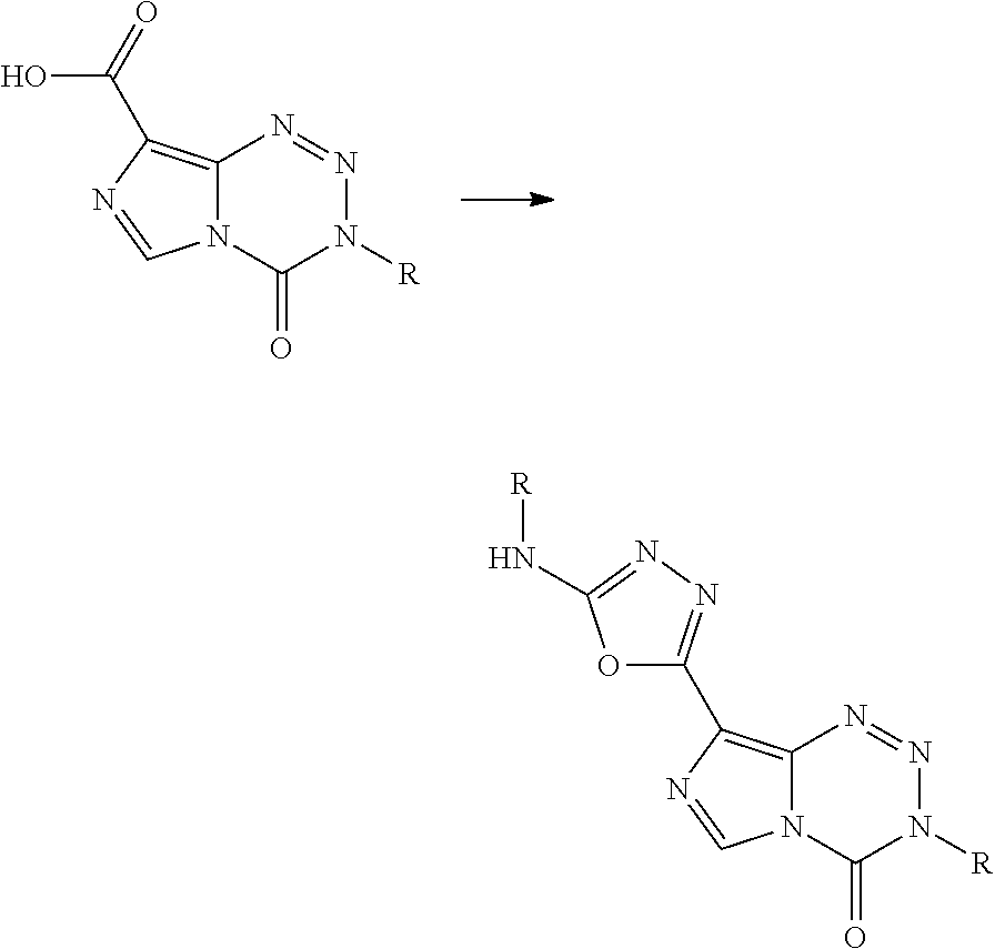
C12=C(C(=O)O)N=CN1C(=O)N([R])N=N2.C12=C(C3=NN=C(N[R])O3)N=CN1C(=O)N([R])N=N2
